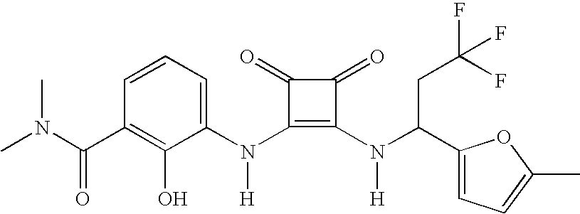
CN(C(C1=C(O)C(N(C2=C(N(C(C3=CC=C(C)O3)CC(F)(F)F)[H])C(=O)C2=O)[H])=CC=C1)=O)C
